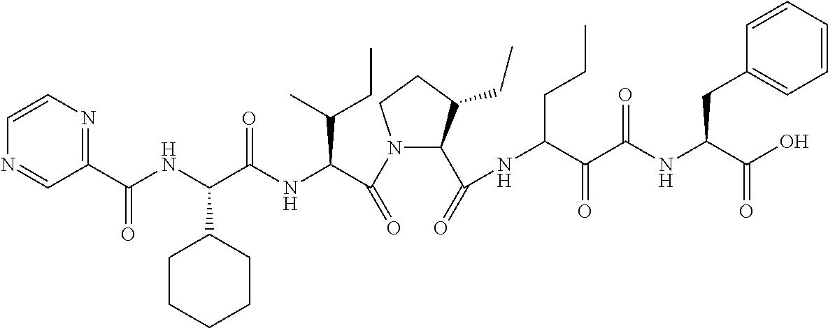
C1(C(NC(C(NC(C(N2C(C(=O)NC(C(C(NC(C(O)=O)CC3=CC=CC=C3)=O)=O)CCC)C(CC)CC2)=O)C(C)CC)=O)C2CCCCC2)=O)=NC=CN=C1
